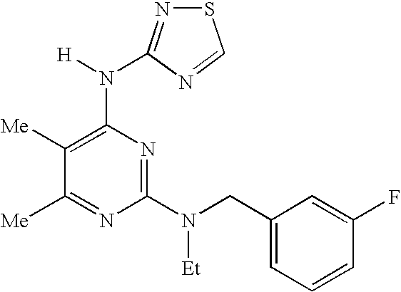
C1([Me])=NC(N(CC2=CC=CC(F)=C2)[Et])=NC(N([H])C2=NSC=N2)=C1[Me]
